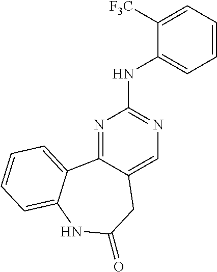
N1=C2C(=CN=C1NC1=CC=CC=C1[F3C])CC(=O)NC1=CC=CC=C21
